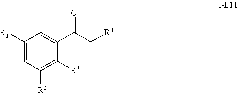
C1([R1])=CC([R2])=C([R3])C(C(C[R4])=O)=C1
